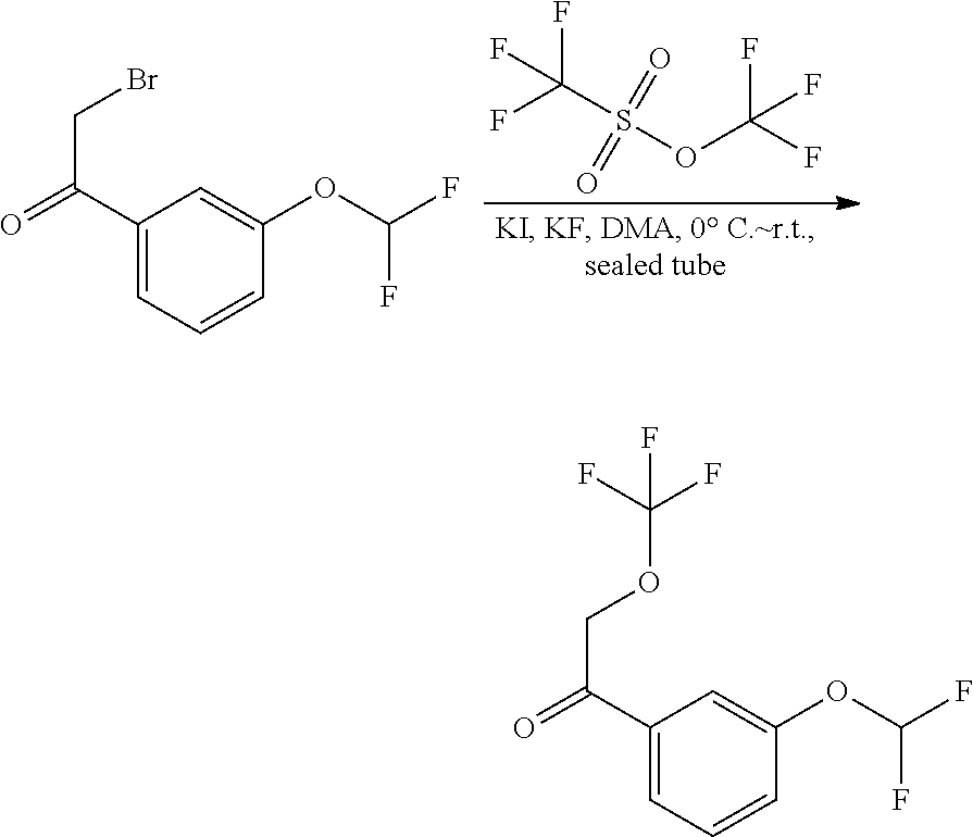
S(OC(F)(F)F)(C(F)(F)F)(=O)=O.C1(C(=O)CBr)=CC=CC(OC(F)F)=C1.C1(C(=O)COC(F)(F)F)=CC=CC(OC(F)F)=C1
